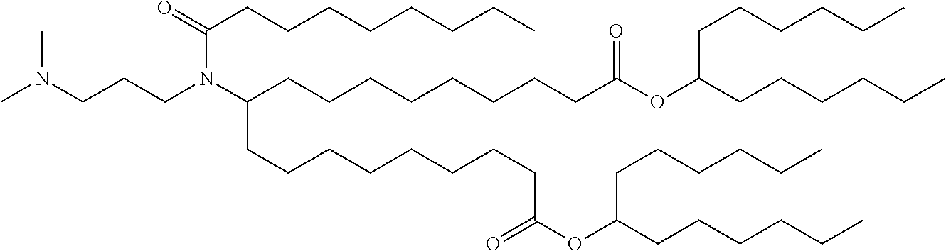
CN(CCCN(C(CCCCCCCCC(OC(CCCCCC)CCCCCC)=O)CCCCCCCCC(OC(CCCCCC)CCCCCC)=O)C(=O)CCCCCCCC)C
